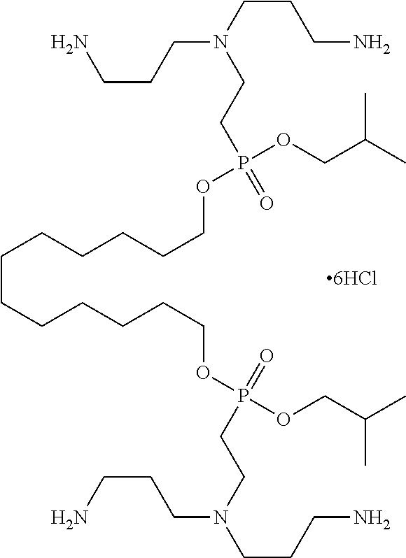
C(CCCCCCOP(OCC(C)C)(CCN(CCCN)CCCN)=O)CCCCCOP(OCC(C)C)(=O)CCN(CCCN)CCCN
